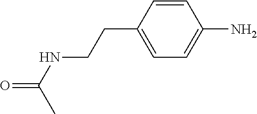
C1=C(CCNC(C)=O)C=CC(N)=C1
